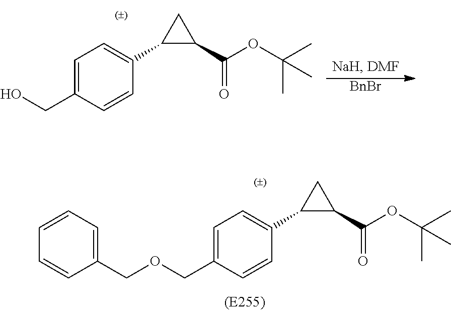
C1=C(CO)C=CC(C2C(C(OC(C)(C)C)=O)C2)=C1.[BnBr].C1=C(COCC2=CC=CC=C2)C=CC(C2C(C(OC(C)(C)C)=O)C2)=C1
